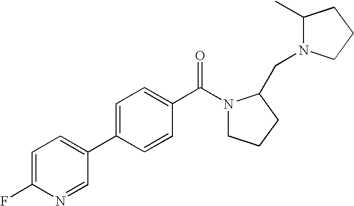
C1(F)=CC=C(C2=CC=C(C(=O)N3CCCC3CN3C(C)CCC3)C=C2)C=N1
